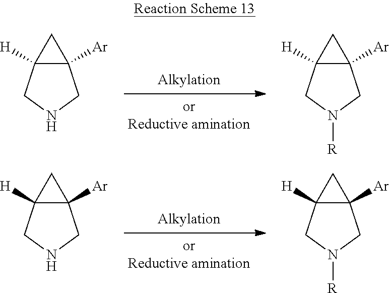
C12([Ar])C([H])(CN([R])C1)C2.C12([Ar])C([H])(CNC1)C2.C12([Ar])C([H])(CN([R])C1)C2.C12([Ar])C([H])(CNC1)C2
